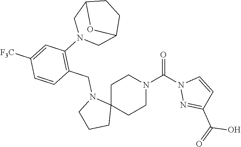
C1C2(CCN(C(=O)N3N=C(C(=O)O)C=C3)C1)N(CC1=C(N3CC4CCC(C3)O4)C=C([F3C])C=C1)CCC2
